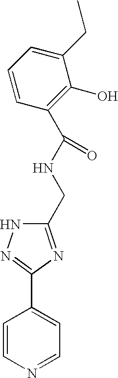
C1=CN=CC=C1C1=NNC(CNC(C2=C(O)C(CC)=CC=C2)=O)=N1
